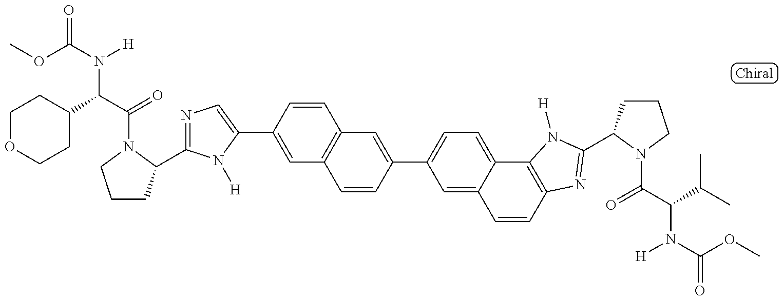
COC(=O)N(C(C1CCOCC1)C(=O)N1C(C2=NC=C(C3=CC4=C(C=C3)C=C(C3=CC=C5C(=C3)C=CC3=C5N([H])C(C5CCCN5C(=O)C(N([H])C(=O)OC)C(C)C)=N3)C=C4)N2[H])CCC1)[H]
